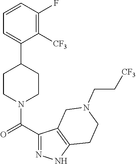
C1=CC(F)=C([CF3])C(C2CCN(C(C3=NNC4=C3CN(CC[CF3])CC4)=O)CC2)=C1
